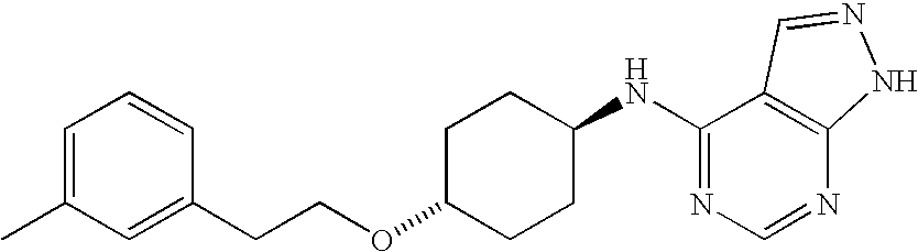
C1=C(C)C=C(CCOC2CCC(NC3=NC=NC4=C3C=NN4)CC2)C=C1
